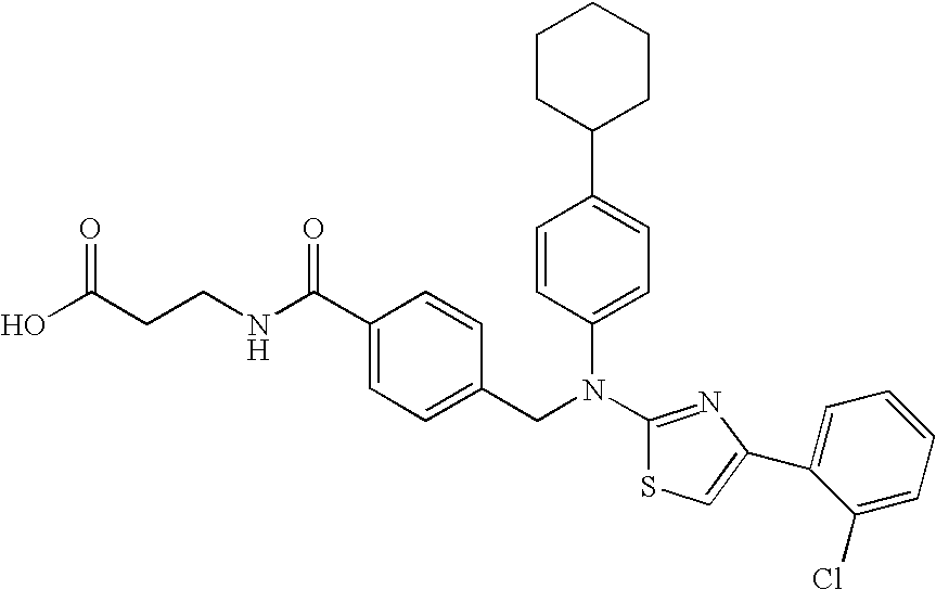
C1(C2=CC=C(N(C3=NC(C4=CC=CC=C4Cl)=CS3)CC3=CC=C(C(NCCC(O)=O)=O)C=C3)C=C2)CCCCC1
